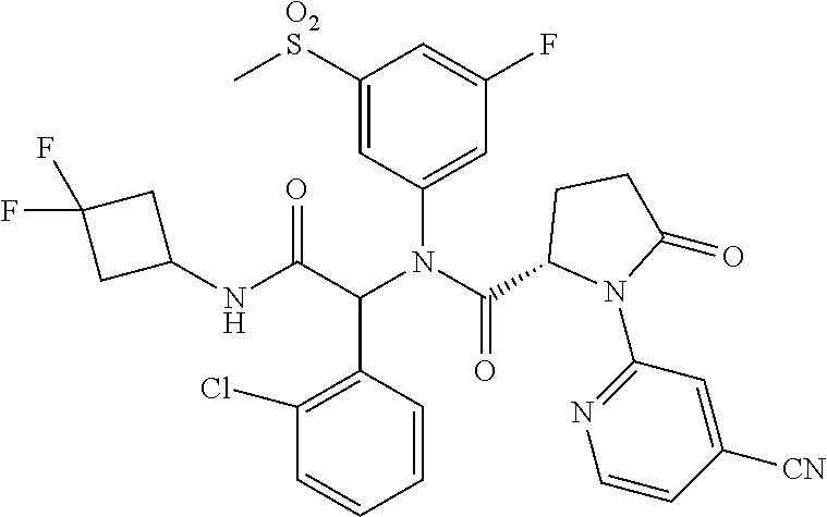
C1=CC(C(C(NC2CC(F)(F)C2)=O)N(C(=O)C2N(C3=NC=CC([CN])=C3)C(=O)CC2)C2=CC(F)=CC([O2S]C)=C2)=C(Cl)C=C1
